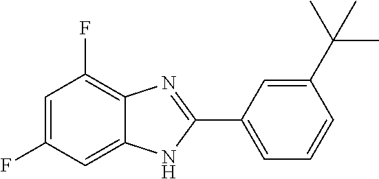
C1=C(F)C=C2C(=C1F)N=C(C1=CC=CC(C(C)(C)C)=C1)N2
